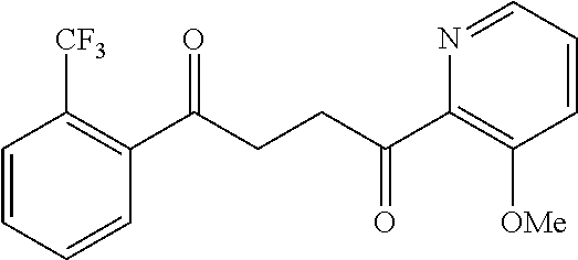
C1(C(CCC(C2=C([OMe])C=CC=N2)=O)=O)=C([CF3])C=CC=C1
